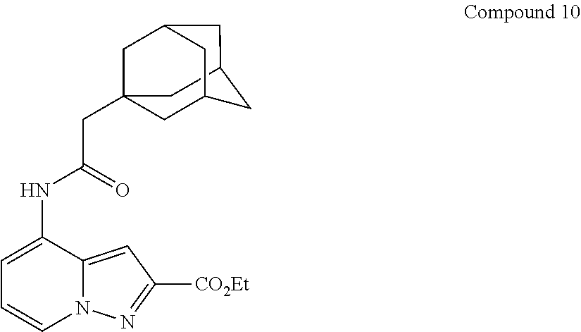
C1C2CC3CC1(CC(NC1=CC=CN4C1=CC([CO2Et])=N4)=O)CC(C3)C2
